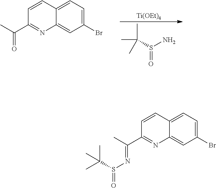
[Ti(OEt)4].C(S(N)=O)(C)(C)C.C12=CC(Br)=CC=C1C=CC(C(C)=O)=N2.C12=CC(Br)=CC=C1C=CC(C(C)=NS(=O)C(C)(C)C)=N2
